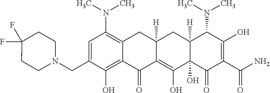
C1=C(CN2CCC(F)(F)CC2)C(O)=C2C(=C1N(C)C)CC1([H])C(=C(O)C3(O)C([H])(C1)C(N(C)C)C(O)=C(C(N)=O)C3=O)C2=O
